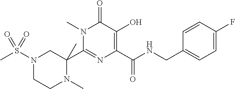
N1(C)C(C2(C)CN(S(C)(=O)=O)CCN2C)=NC(C(NCC2=CC=C(F)C=C2)=O)=C(O)C1=O
